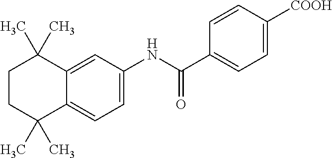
C1CC(C)(C)C2=CC=C(NC(C3=CC=C([COOH])C=C3)=O)C=C2C1(C)C
